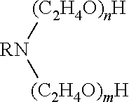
[(C2H4O)nH][RN][(C2H4O)mH]
